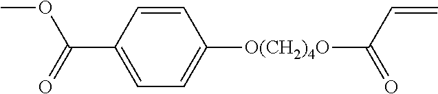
COC(C1=CC=C([O(CH2)4O]C(=O)C=C)C=C1)=O
